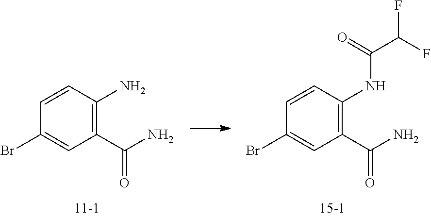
C1(C(=O)N)=C(N)C=CC(Br)=C1.C1(C(=O)N)=C(NC(C(F)F)=O)C=CC(Br)=C1
